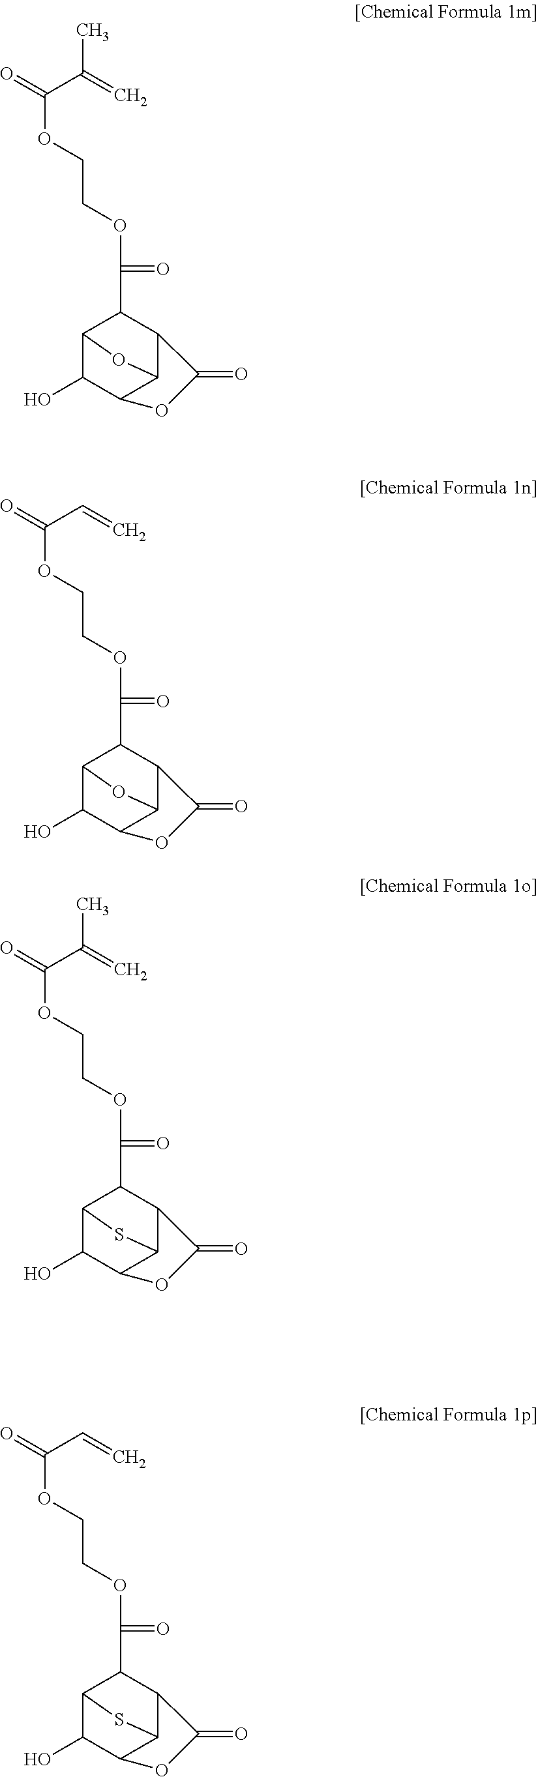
O=C(OCCOC(=O)C1C2C(O)C3C(C1C(=O)O3)O2)C(=C)C.O=C(OCCOC(=O)C1C2C(O)C3C(C1C(=O)O3)O2)C=C.O=C(OCCOC(=O)C1C2C(O)C3C(C1C(=O)O3)S2)C(=C)C.O=C(OCCOC(=O)C1C2C(O)C3C(C1C(=O)O3)S2)C=C
